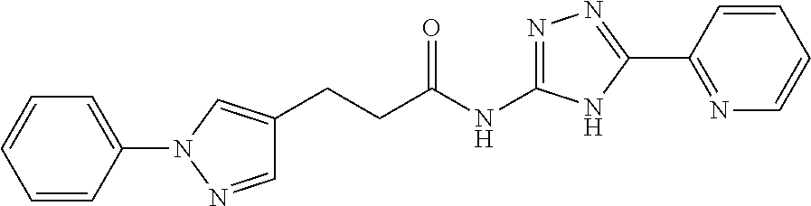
C(C(NC1=NN=C(C2=NC=CC=C2)N1)=O)CC1=CN(C2=CC=CC=C2)N=C1
